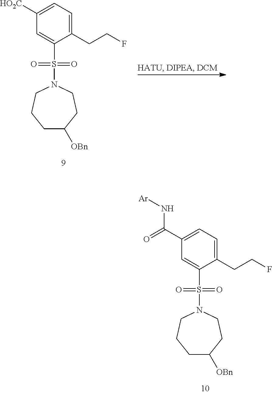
C1([HO2C])=CC=C(CCF)C(S(=O)(=O)N2CCCC([OBn])CC2)=C1.C1(C(=O)N[Ar])=CC=C(CCF)C(S(=O)(=O)N2CCCC([OBn])CC2)=C1
